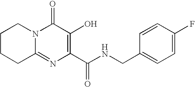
C1(=O)N2C(=NC(C(NCC3=CC=C(F)C=C3)=O)=C1O)CCCC2
